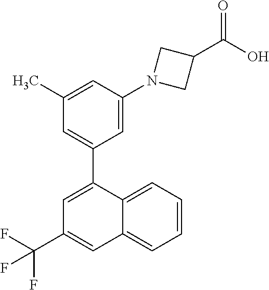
C1=C(C2=CC(C)=CC(N3CC(C(O)=O)C3)=C2)C2=CC=CC=C2C=C1C(F)(F)F
